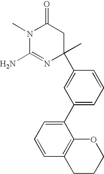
C1(C2(C)CC(=O)N(C)C(N)=N2)=CC(C2=CC=CC3=C2OCCC3)=CC=C1
